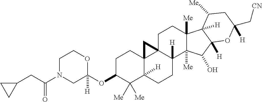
C1C(OC2([H])OCCN(C(CC3CC3)=O)C2)C([Me])([Me])C2([H])C3(C1)C1(CCC4([Me])C([Me])(C(O)C5([H])C4([H])C([Me])CC(C[CN])([H])O5)C1([H])CC2)C3
